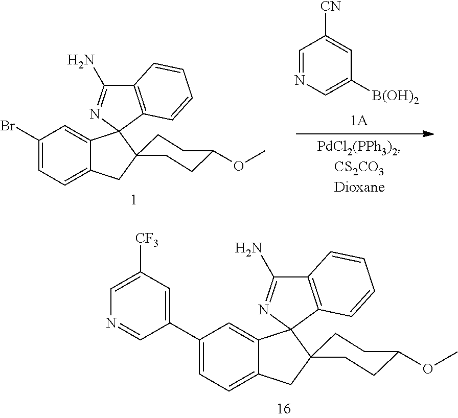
C1(C2=CC([CF3])=CN=C2)=CC=C2C(=C1)C1(N=C(N)C3=C1C=CC=C3)C1(C2)CCC(OC)CC1.C1=NC=C([B(OH)2])C=C1[CN].C1(Br)=CC=C2C(=C1)C1(N=C(N)C3=C1C=CC=C3)C1(C2)CCC(OC)CC1
